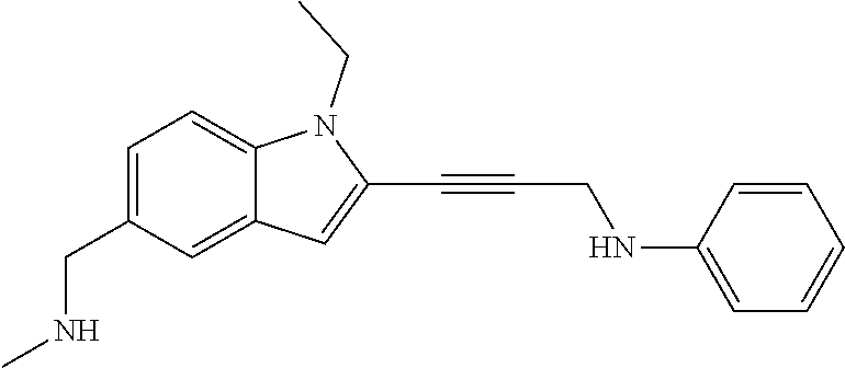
N1(CC)C2=CC=C(CNC)C=C2C=C1C#CCNC1=CC=CC=C1
